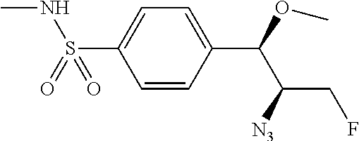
C1=CC(C(OC)C([N3])CF)=CC=C1S(NC)(=O)=O
